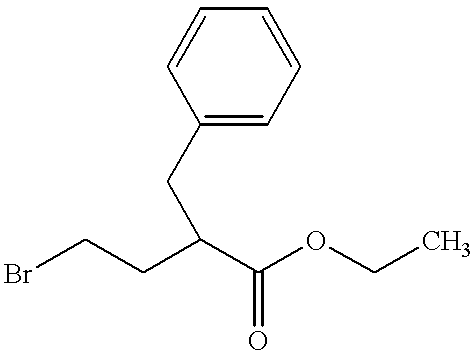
C1=CC(CC(CCBr)C(OCC)=O)=CC=C1
